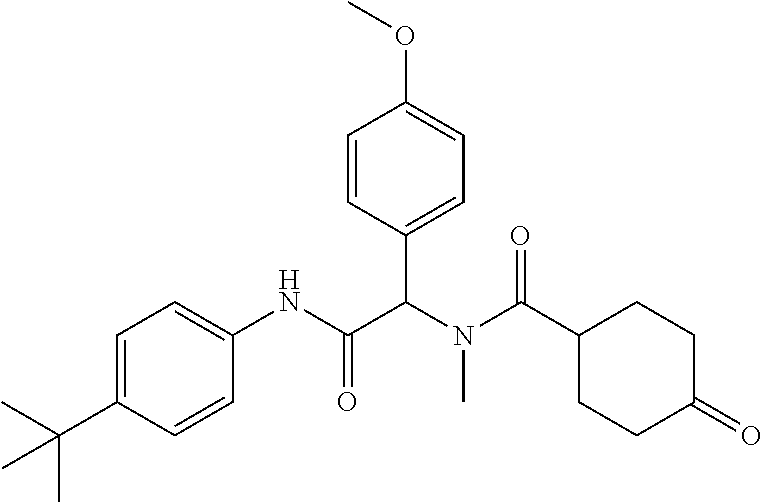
C1=C(C(C)(C)C)C=CC(NC(C(N(C(=O)C2CCC(=O)CC2)C)C2=CC=C(OC)C=C2)=O)=C1
